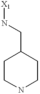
[X1]NCC1CCNCC1
